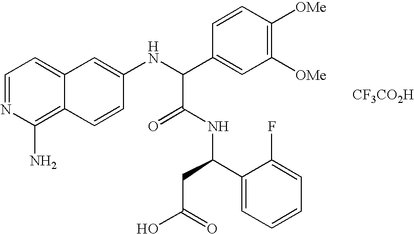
C1=NC(N)=C2C(=C1)C=C(NC(C1=CC([OMe])=C([OMe])C=C1)C(=O)NC(C1=CC=CC=C1F)CC(O)=O)C=C2.[CF3CO2H]
